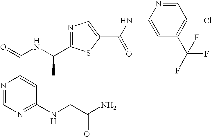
N1=C(C(NC(=O)C2=CC(NCC(N)=O)=NC=N2)C)SC(C(NC2=CC(C(F)(F)F)=C(Cl)C=N2)=O)=C1
